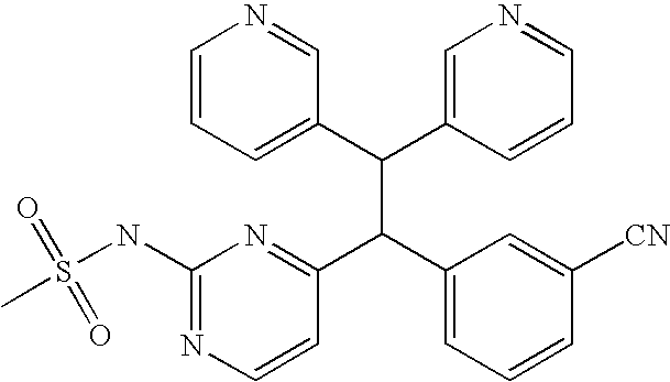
C1=CC=C(C(C2=CN=CC=C2)C(C2=CC=CC([CN])=C2)C2=NC(NS(C)(=O)=O)=NC=C2)C=N1
